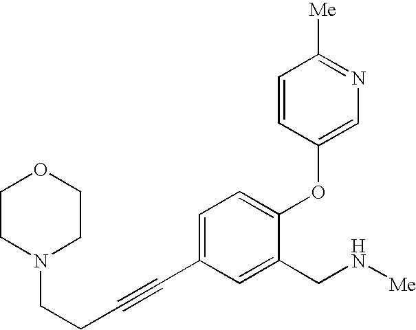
N1(CCC#CC2=CC=C(OC3=CN=C([Me])C=C3)C(CN[Me])=C2)CCOCC1
